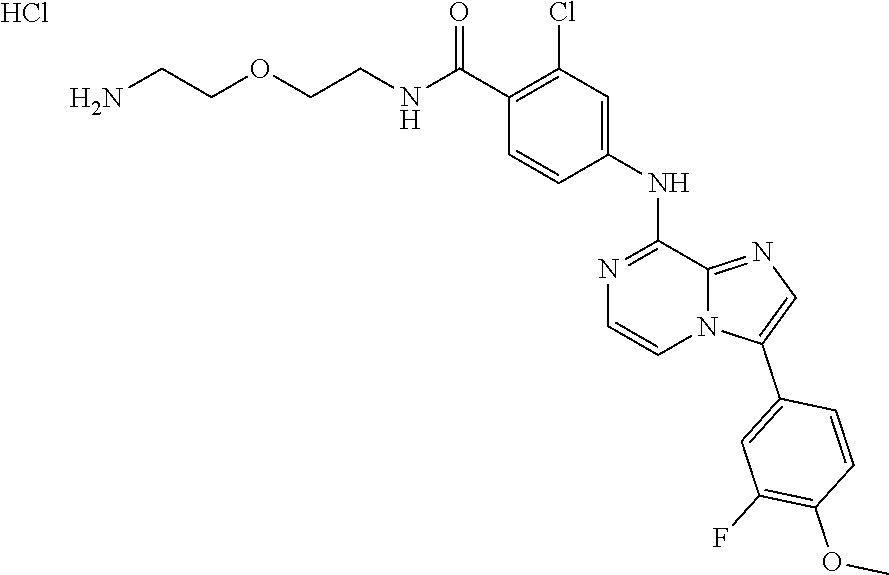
NCCOCCNC(C1=C(Cl)C=C(NC2=NC=CN3C2=NC=C3C2=CC(F)=C(OC)C=C2)C=C1)=O.Cl
